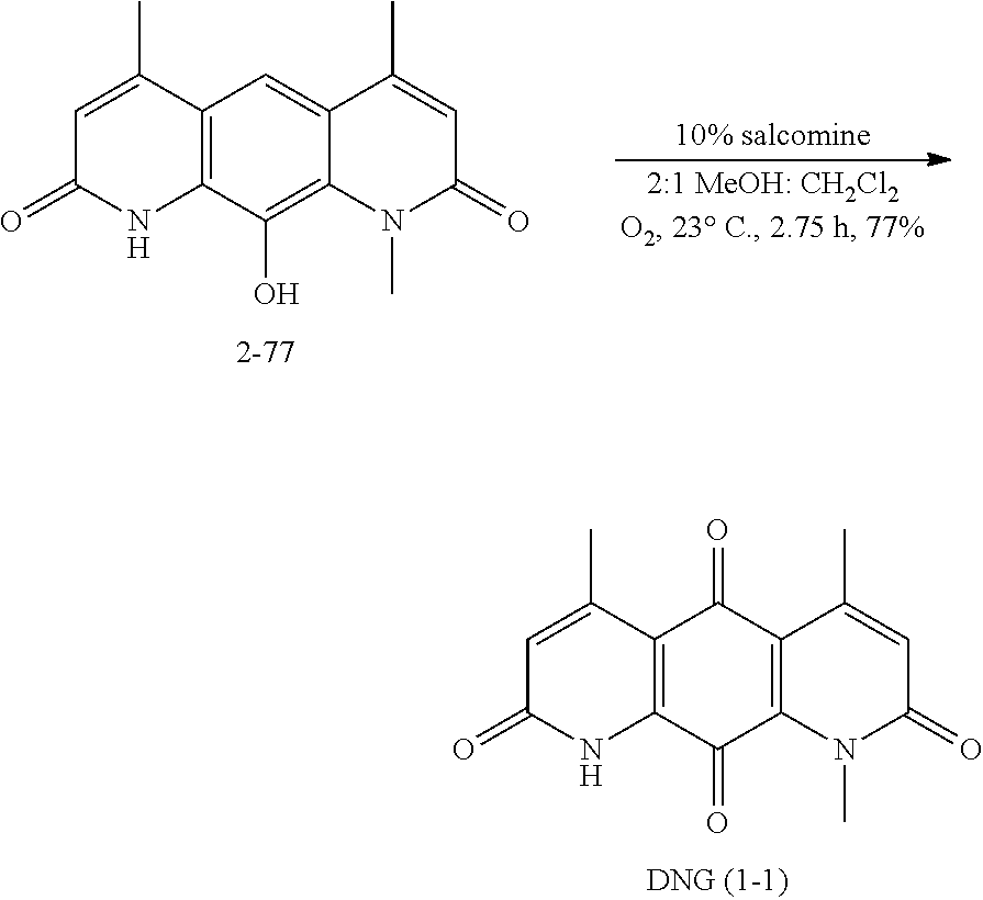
C1=C(C)C2=C(NC1=O)C(O)=C1C(=C2)C(C)=CC(=O)N1C.C1=C(C)C2=C(NC1=O)C(=O)C1=C(C2=O)C(C)=CC(=O)N1C
